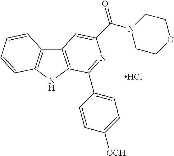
C12=C(NC3=C1C=CC=C3)C(C1=CC=C([OCH])C=C1)=NC(C(=O)N1CCOCC1)=C2.Cl
